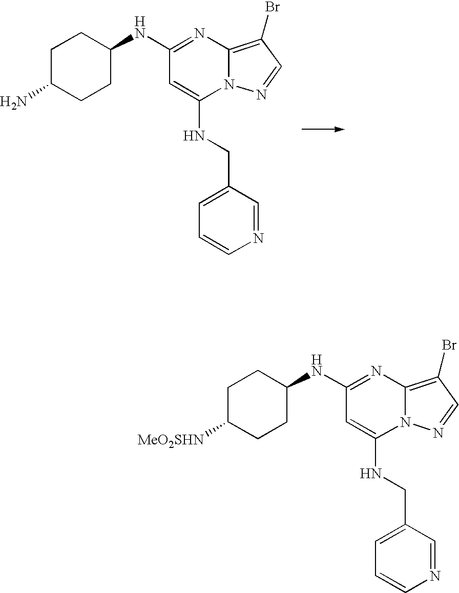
N12C(=C(Br)C=N1)N=C(NC1CCC(N)CC1)C=C2NCC1=CC=CN=C1.N12C(=C(Br)C=N1)N=C(NC1CCC([MeO2SHN])CC1)C=C2NCC1=CC=CN=C1
